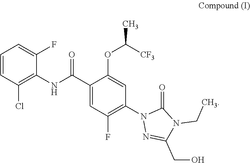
N1(CC)C(CO)=NN(C2=C(F)C=C(C(NC3=C(Cl)C=CC=C3F)=O)C(OC(C)[CF3])=C2)C1=O
